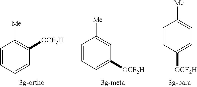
C1=CC=CC([OCF2H])=C1[Me].C1=CC([OCF2H])=CC=C1[Me].C1=CC=C([OCF2H])C=C1[Me]
